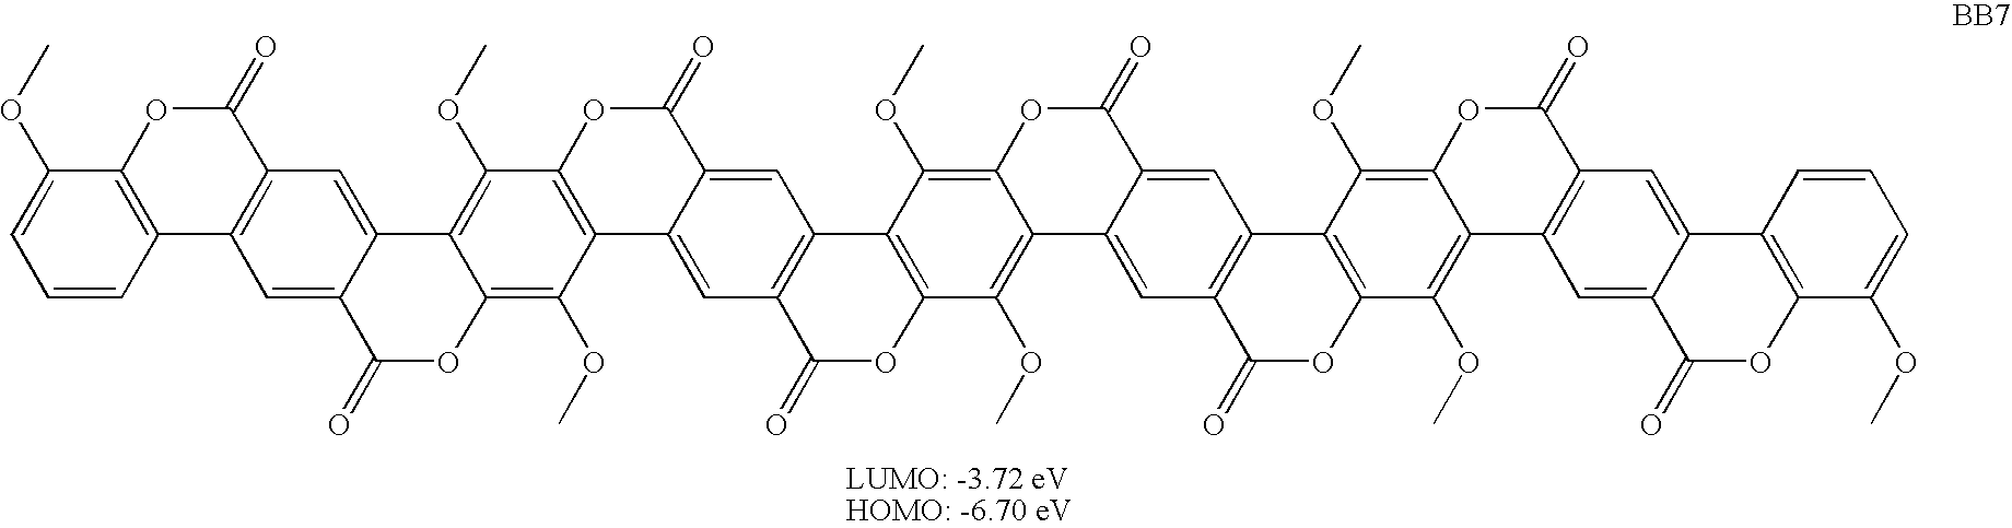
C1=CC=C(OC)C2=C1C1=C(C(=O)O2)C=C2C(=C1)C(=O)OC1=C(OC)C3=C(C(OC)=C21)OC(=O)C1=CC2=C(C=C31)C(=O)OC1=C2C(OC)=C2C(=C1OC)C1=CC3=C(C=C1C(=O)O2)C1=C(OC3=O)C(OC)=C2C(=C1OC)OC(=O)C1=C2C=C2C(=C1)C1=C(OC2=O)C(OC)=CC=C1
